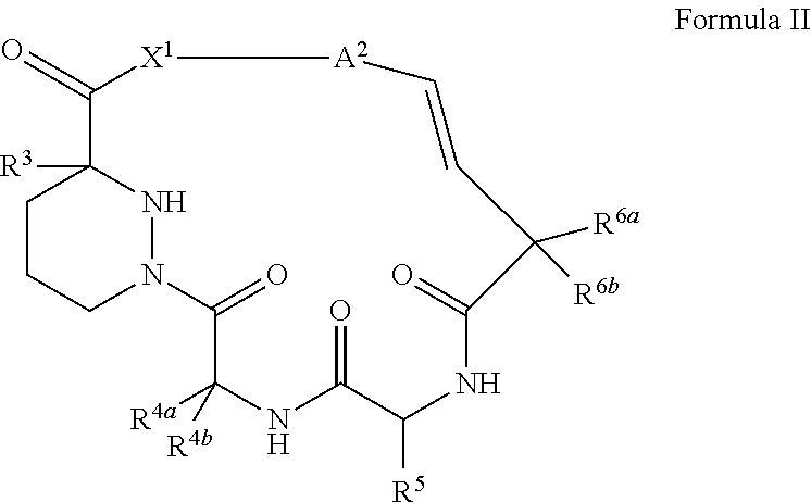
C1CCN2NC1([R3])C(=O)[X1][A2]C=CC([R6a])([R6b])C(=O)NC([R5])C(=O)NC([R4a])([R4b])C2=O
